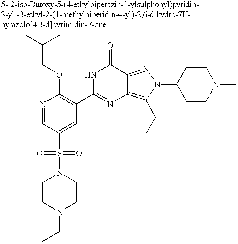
N1=CC(S(N2CCN(CC)CC2)(=O)=O)=CC(C2=NC3=C(CC)N(C4CCN(C)CC4)N=C3C(=O)N2)=C1OCC(C)C
